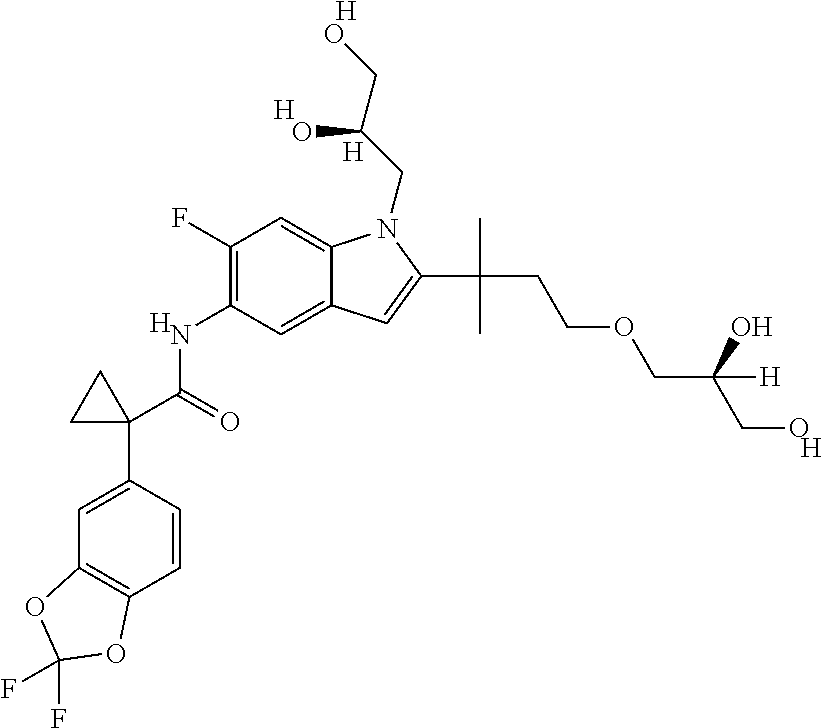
C1(F)=C(NC(C2(C3=CC4=C(C=C3)OC(F)(F)O4)CC2)=O)C=C2C(=C1)N(CC(CO)O)C(C(C)(C)CCOCC(CO)(O)[H])=C2.[H].[H].[H].[H].[H]
